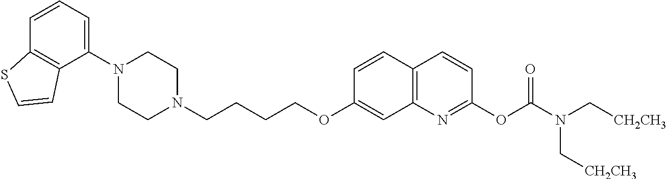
C1=CC2=C(C(N3CCN(CCCCOC4=CC5=C(C=C4)C=CC(OC(N(C[CH2CH3])C[CH2CH3])=O)=N5)CC3)=C1)C=CS2
